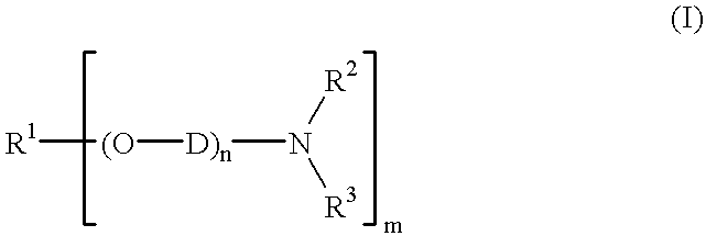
[R1][(O][D)n]N([R2])[R3]
